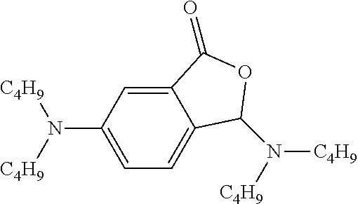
C1=C(N([C4H9])[C4H9])C=C2C(=C1)C(N([C4H9])[C4H9])OC2=O
